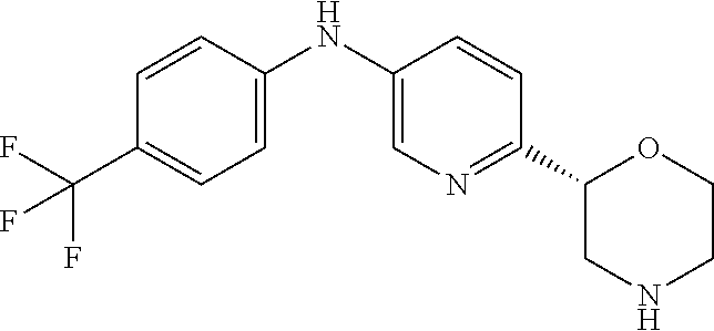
C1=CC(NC2=CN=C(C3CNCCO3)C=C2)=CC=C1C(F)(F)F
